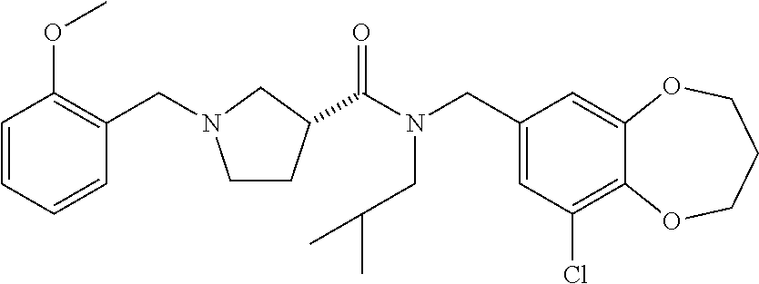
C1(CN(C(=O)C2CCN(CC3=C(OC)C=CC=C3)C2)CC(C)C)=CC(Cl)=C2C(=C1)OCCCO2
